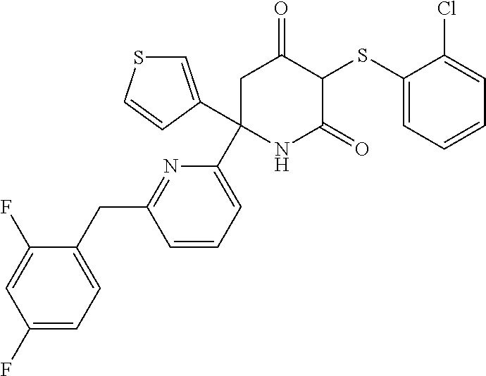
C1(SC2C(=O)CC(C3=CC=CC(CC4=CC=C(F)C=C4F)=N3)(C3=CSC=C3)NC2=O)=CC=CC=C1Cl
